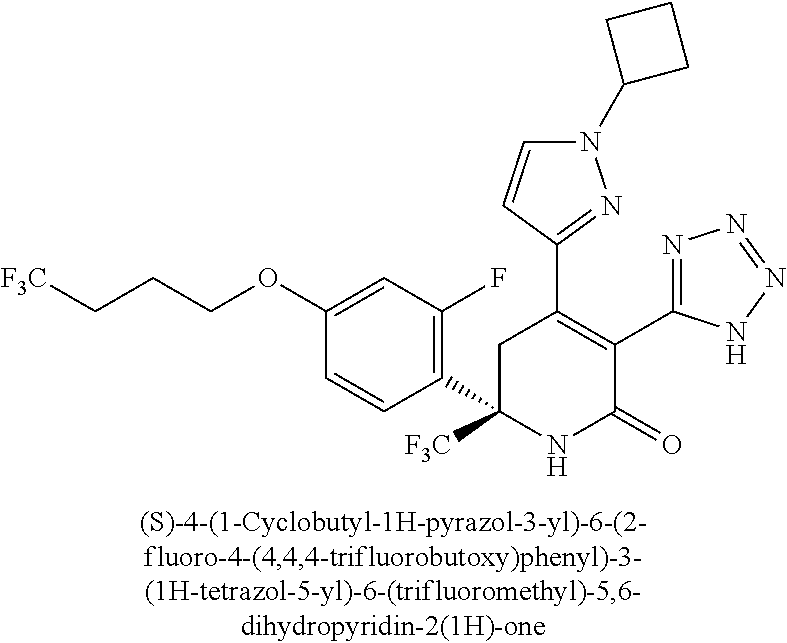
C1(C2=C(C3=NN=NN3)C(=O)NC(C3=C(F)C=C(OCCC[F3C])C=C3)([F3C])C2)=NN(C2CCC2)C=C1
